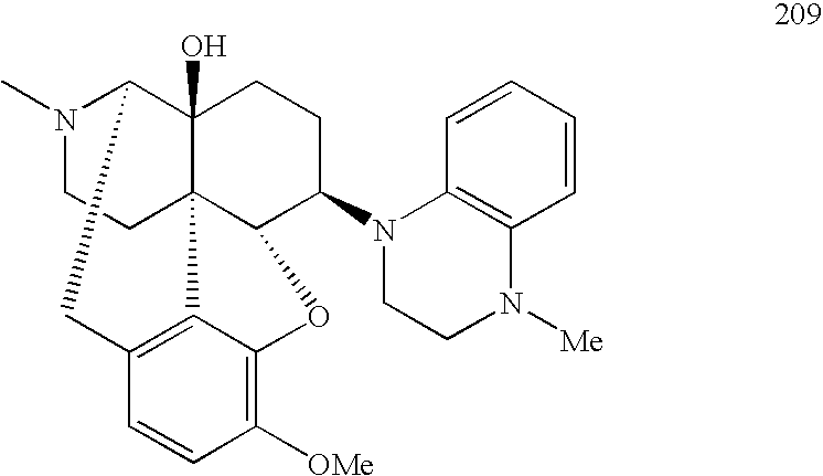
N1(C)CCC23C4(O)C1CC1=C2C(=C([OMe])C=C1)OC3C(N1CCN([Me])C2=C1C=CC=C2)CC4
